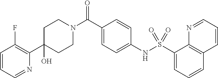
C1(O)(C2=C(F)C=CC=N2)CCN(C(C2=CC=C(NS(C3=CC=CC4=C3N=CC=C4)(=O)=O)C=C2)=O)CC1
